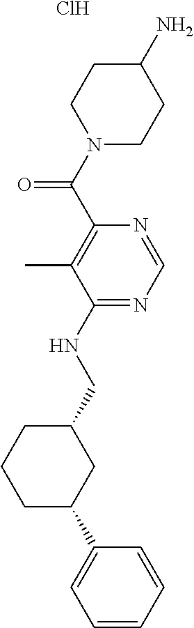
C(C1=C(C)C(NCC2CCCC(C3=CC=CC=C3)C2)=NC=N1)(N1CCC(N)CC1)=O.Cl
